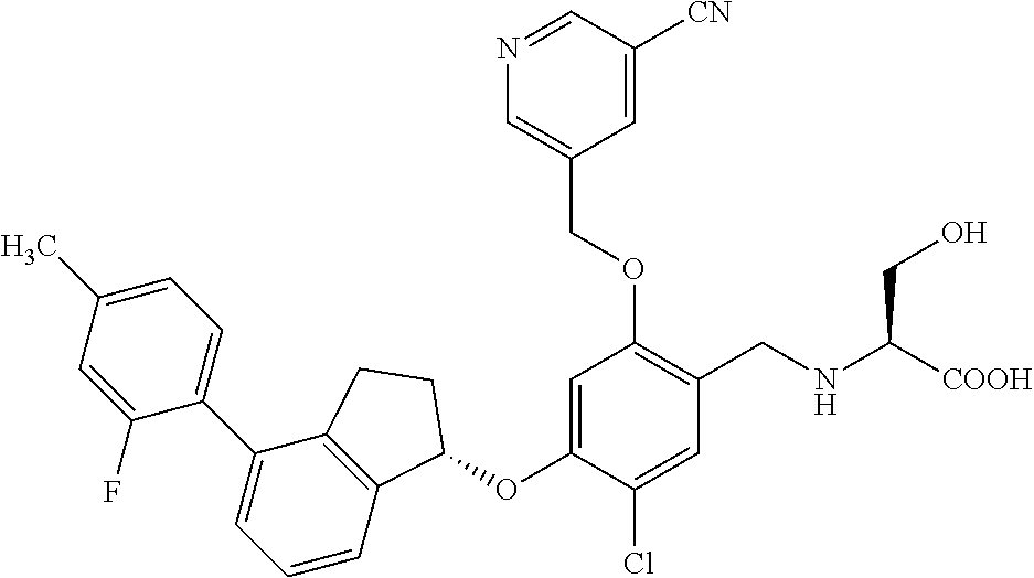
C1(F)=CC(C)=CC=C1C1=CC=CC2=C1CCC2OC1=CC(OCC2=CN=CC([CN])=C2)=C(CNC(CO)[COOH])C=C1Cl
